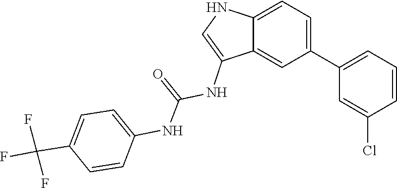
C1=C(C(F)(F)F)C=CC(NC(=O)NC2=CNC3=CC=C(C4=CC=CC(Cl)=C4)C=C23)=C1
